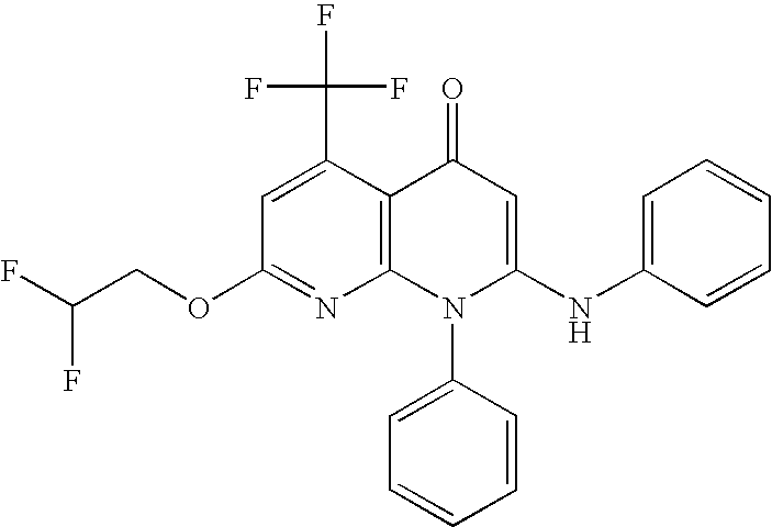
C1(OCC(F)F)=NC2=C(C(C(F)(F)F)=C1)C(=O)C=C(NC1=CC=CC=C1)N2C1=CC=CC=C1
